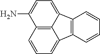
C12=C3C(=CC=C1N)C1=C(C3=CC=C2)C=CC=C1
